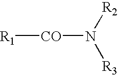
[R1][CO]N([R3])[R2]
